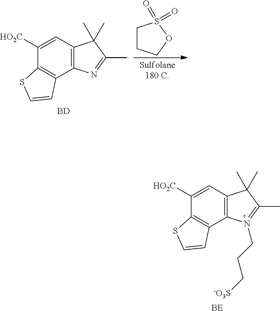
C1CCOS1(=O)=O.C1([HO2C])=CC2=C(C3=C1SC=C3)N=C(C)C2(C)C.[BD].C1([HO2C])=CC2=C(C3=C1SC=C3)N(CCC[-O3S])=C(C)C2(C)C.[BE]
